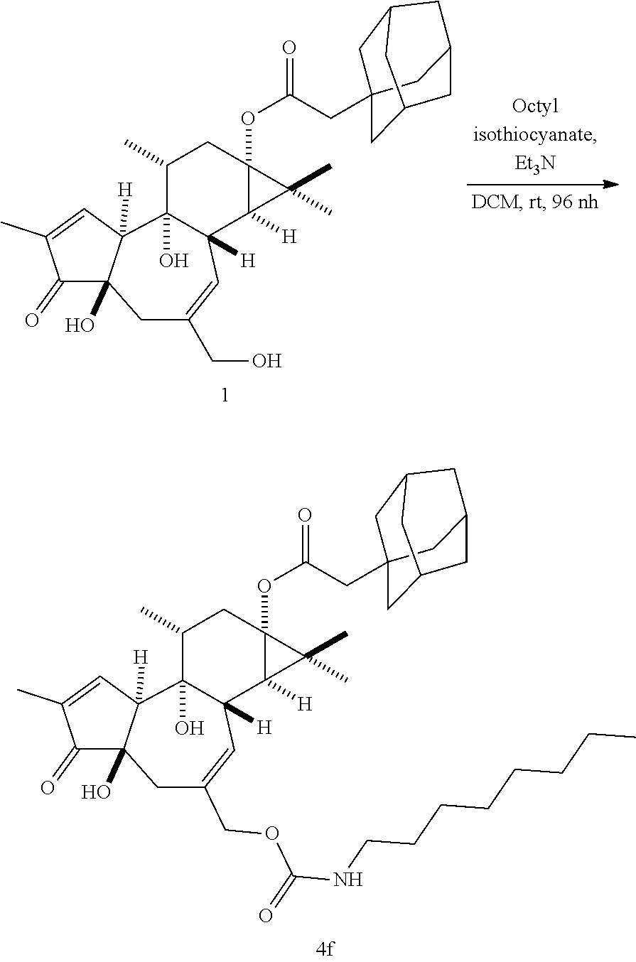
C1(=O)C(C)=CC2([H])C1(O)CC(COC(NCCCCCCCC)=O)=CC1([H])C2(O)C(C)CC2(OC(CC34CC5CC(C3)CC(C4)C5)=O)C1([H])C2(C)C.C1(=O)C(C)=CC2([H])C1(O)CC(CO)=CC1([H])C2(O)C(C)CC2(OC(CC34CC5CC(C3)CC(C4)C5)=O)C1([H])C2(C)C
